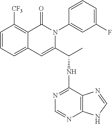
C12=CC=CC([CF3])=C1C(=O)N(C1=CC(F)=CC=C1)C(C(NC1=NC=NC3=C1N=CN3)C)=C2
